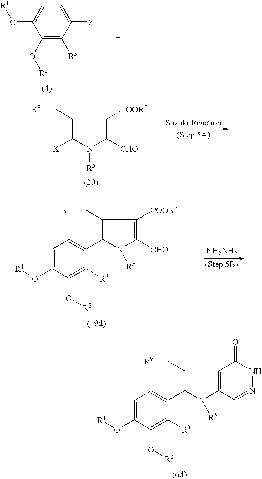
C1(O[R2])=C([R3])C([Z])=CC=C1O[R1].C1(C[R9])=C([X])N([R5])C([CHO])=C1[COOR7].C1=C(O[R1])C(O[R2])=C([R3])C(C2=C(C[R9])C([COOR7])=C([CHO])N2[R5])=C1.[NH2NH2].C1=C(O[R1])C(O[R2])=C([R3])C(C2=C(C[R9])C3=C(N2[R5])C=NNC3=O)=C1
